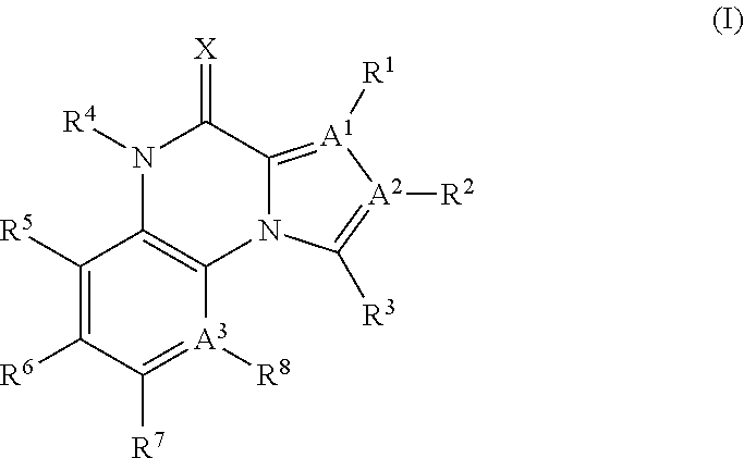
C1([R5])=C([R6])C([R7])=[A3]([R8])C2=C1N([R4])C(=[X])C1=[A1]([R1])[A2]([R2])=C([R3])N21
